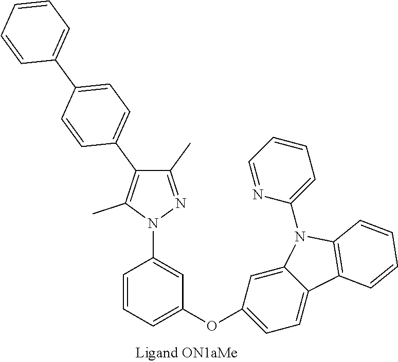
C1(C)=NN(C2=CC(OC3=CC=C4C(=C3)N(C3=CC=CC=N3)C3=C4C=CC=C3)=CC=C2)C(C)=C1C1=CC=C(C2=CC=CC=C2)C=C1
